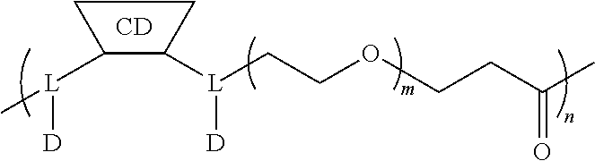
[L](C1C([L](CCOCCC(=O)C)[D])CC1)([D])C.[CD]
